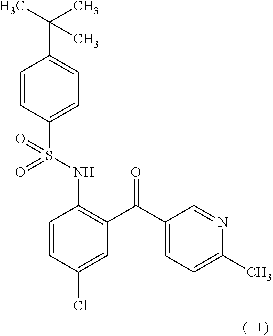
C1=CC(S(NC2=C(C(C3=CC=C(C)N=C3)=O)C=C(Cl)C=C2)(=O)=O)=CC=C1C(C)(C)C
